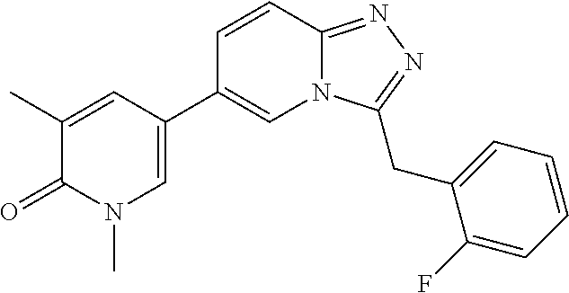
C1(C)=CC(C2=CN3C(=NN=C3CC3=CC=CC=C3F)C=C2)=CN(C)C1=O
